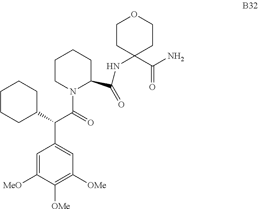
C1=C([MeO])C([OMe])=C([OMe])C=C1C(C1CCCCC1)C(=O)N1C(C(=O)NC2(C(=O)N)CCOCC2)CCCC1
